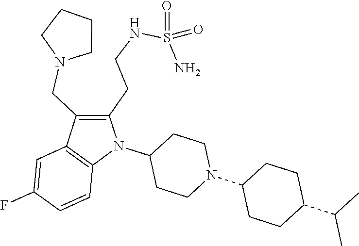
C1(F)=CC2=C(C=C1)N(C1CCN(C3CCC(C(C)C)CC3)CC1)C(CCNS(N)(=O)=O)=C2CN1CCCC1
